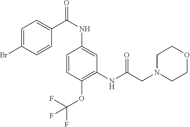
C1=CC(OC(F)(F)F)=C(NC(CN2CCOCC2)=O)C=C1NC(C1=CC=C(Br)C=C1)=O
